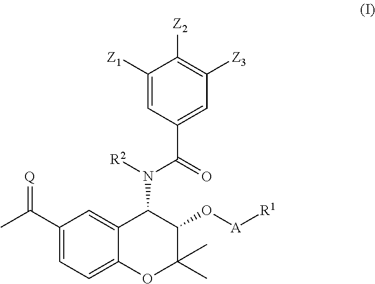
C1(C(C)=[Q])=CC=C2C(=C1)C(N([R2])C(=O)C1=CC([Z3])=C([Z2])C([Z1])=C1)C(O[A][R1])C(C)(C)O2
